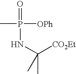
CP([OPh])(=O)NC(C)([CO2Et])C
